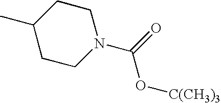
CC1CCN(C(O[C(CH3)3])=O)CC1
